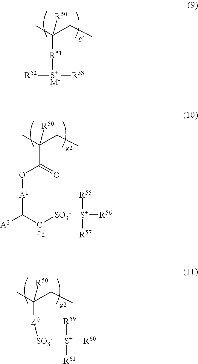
[R52][S+M-]([R51]C(CC)(C)[R50])[R53].[R55][S+]([R56])[R57].C(C(CC)(C)[R50])(O[A1]C([CF2][SO3-])[A2])=O.[R59][S+]([R60])[R61].[Z0](C(CC)(C)[R50])[SO3-]
